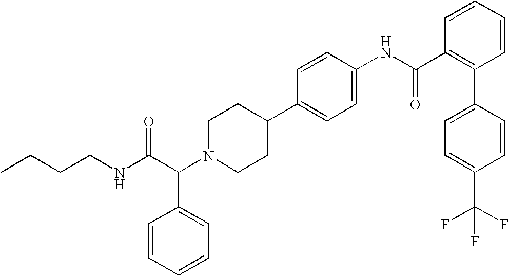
C(C(N1CCC(C2=CC=C(NC(C3=C(C4=CC=C(C(F)(F)F)C=C4)C=CC=C3)=O)C=C2)CC1)C1=CC=CC=C1)(NCCCC)=O
